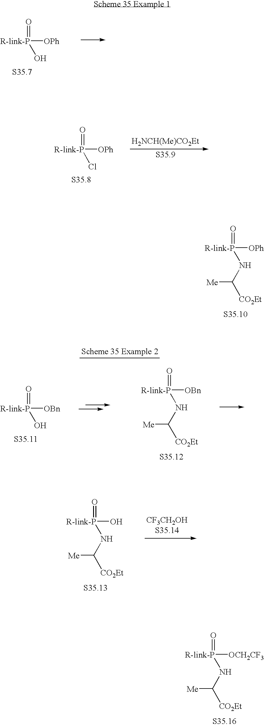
[R-link-P]([OPh])(=O)O.[R-link-P]([OPh])(=O)NC([CO2Et])[Me].[H2NCH(Me)CO2Et].[R-link-P]([OPh])(=O)Cl.[R-link-P](O)(=O)NC([CO2Et])[Me].[R-link-P]([OBn])(=O)O.[R-link-P]([OBn])(=O)NC([CO2Et])[Me].[R-link-P]([OCH2CF3])(=O)NC([CO2Et])[Me]
